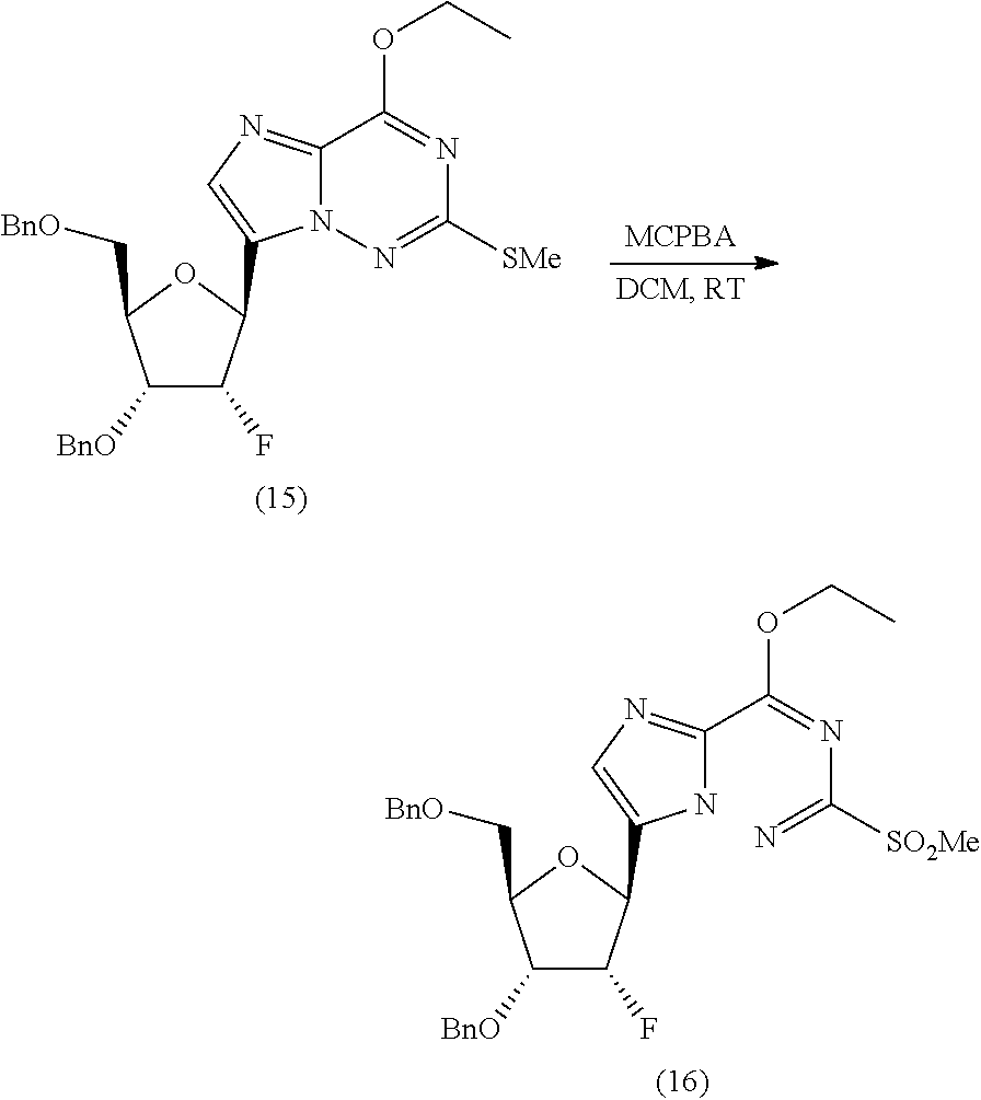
C1([BnO])C(F)C(C2=CN=C3N2N=C([SMe])N=C3OCC)OC1C[BnO].C1([BnO])C(F)C(C2=CN=C(C(=NC(=N)[SO2Me])OCC)N2)OC1C[BnO]
